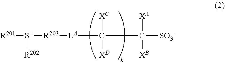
[S+]([R201])([R202])[R203][LA]C([XC])([XD])C([XA])([XB])[SO3-]
